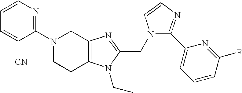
C1CC2=C(CN1C1=NC=CC=C1[CN])N=C(CN1C=CN=C1C1=CC=CC(F)=N1)N2CC
